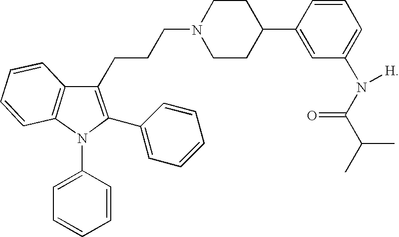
C12=C(N(C3=CC=CC=C3)C(C3=CC=CC=C3)=C1CCCN1CCC(C3=CC(N(C(C(C)C)=O)[H])=CC=C3)CC1)C=CC=C2
